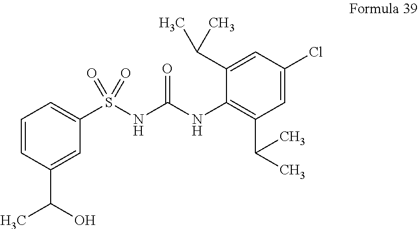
C1=CC(C(C)O)=CC(S(NC(NC2=C(C(C)C)C=C(Cl)C=C2C(C)C)=O)(=O)=O)=C1
